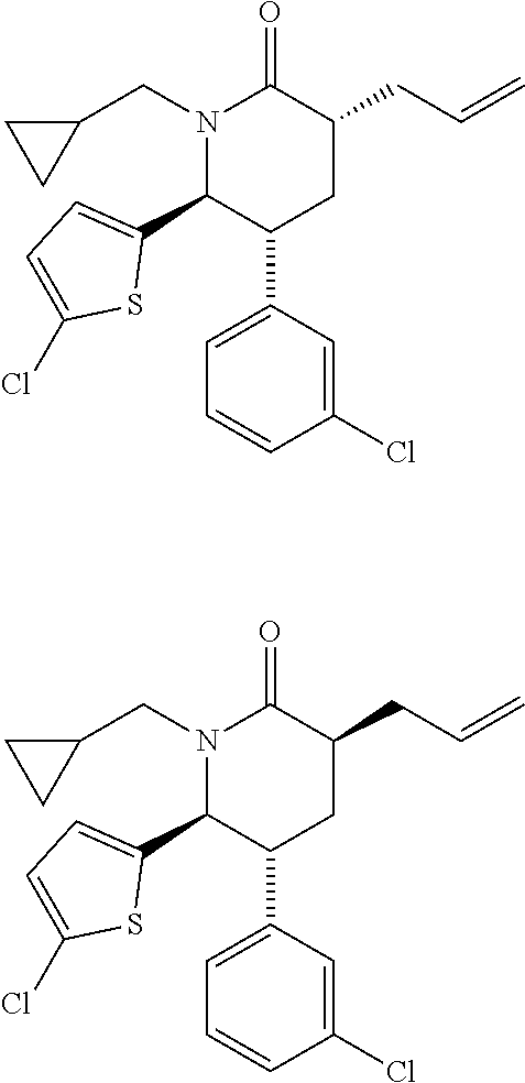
N1(CC2CC2)C(C2=CC=C(Cl)S2)C(C2=CC=CC(Cl)=C2)CC(CC=C)C1=O.N1(CC2CC2)C(C2=CC=C(Cl)S2)C(C2=CC=CC(Cl)=C2)CC(CC=C)C1=O
